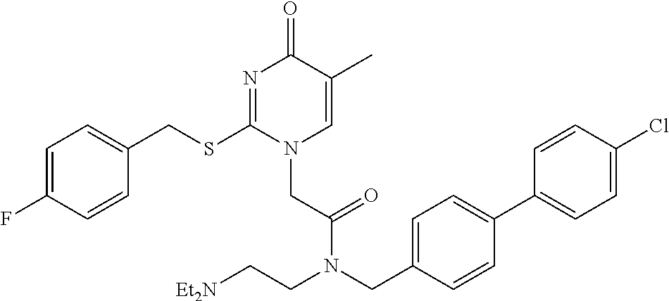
C1=C(F)C=CC(CSC2=NC(=O)C(C)=CN2CC(=O)N(CC2=CC=C(C3=CC=C(Cl)C=C3)C=C2)CC[Et2N])=C1
